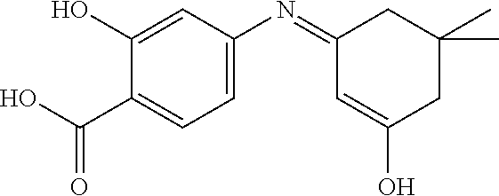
C1=C(N=C2C=C(O)CC(C)(C)C2)C=C(O)C(C(O)=O)=C1
